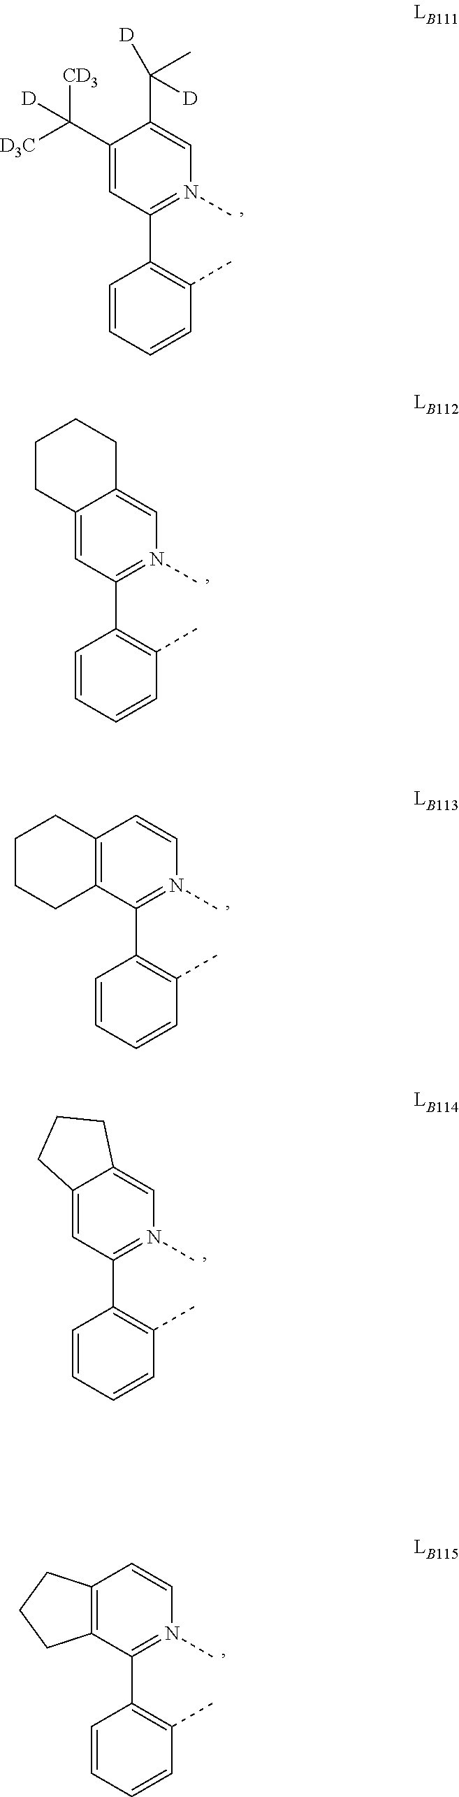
C1(C([D])([CD3])[D3C])=CC(C2=C(C)C=CC=C2)=N(C)C=C1C(C)([D])[D].C12=CC(C3=C(C)C=CC=C3)=N(C)C=C1CCCC2.C12=C(C(C3=C(C)C=CC=C3)=N(C)C=C1)CCCC2.C12=CC(C3=C(C)C=CC=C3)=N(C)C=C1CCC2.C12=C(C(C3=C(C)C=CC=C3)=N(C)C=C1)CCC2
